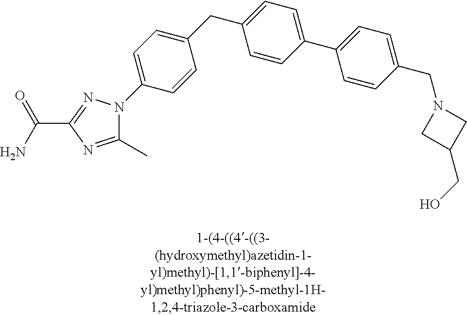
C1(CC2=CC=C(C3=CC=C(CN4CC(CO)C4)C=C3)C=C2)=CC=C(N2C(C)=NC(C(N)=O)=N2)C=C1
